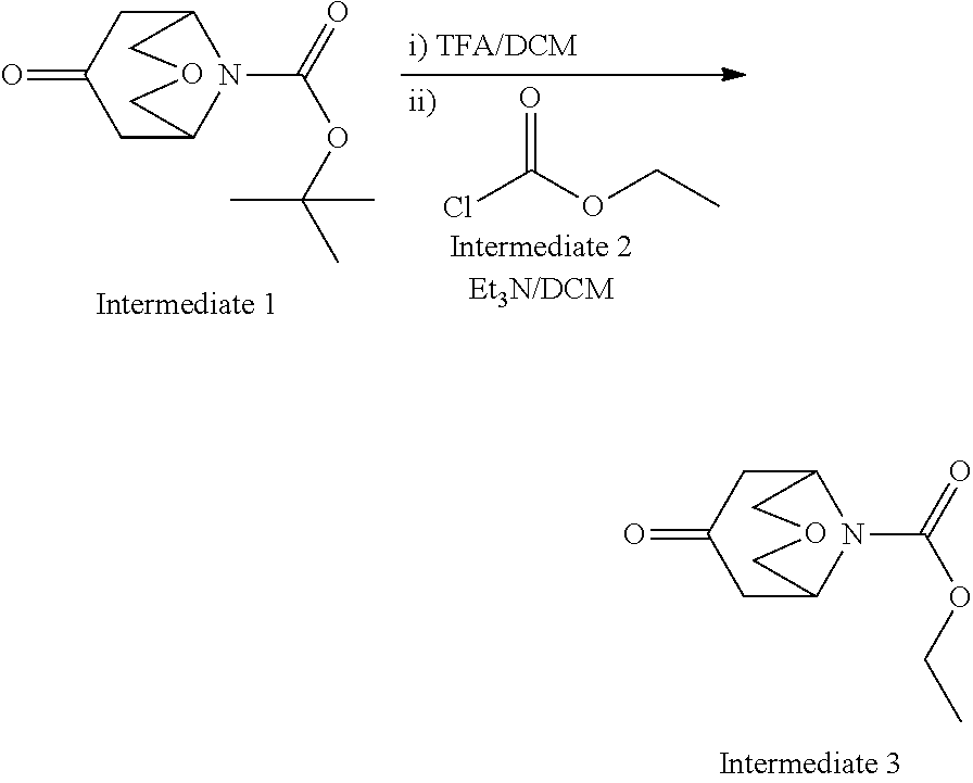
C12CC(=O)CC(N1C(=O)OCC)COC2.C12CC(=O)CC(N1C(=O)OC(C)(C)C)COC2.ClC(OCC)=O
